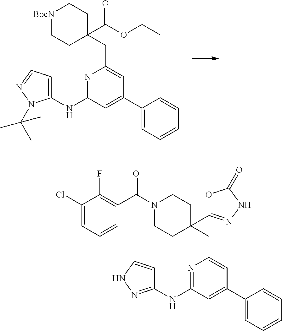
C1(Cl)=CC=CC(C(N2CCC(CC3=CC(C4=CC=CC=C4)=CC(NC4=NNC=C4)=N3)(C3=NNC(=O)O3)CC2)=O)=C1F.[BocN]1CCC(CC2=CC(C3=CC=CC=C3)=CC(NC3=CC=NN3C(C)(C)C)=N2)(C(=O)OCC)CC1
